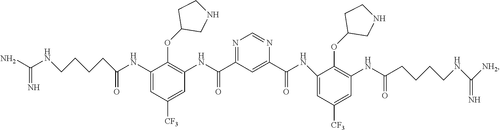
C1(NC(=O)CCCCNC(N)=N)=CC([CF3])=CC(NC(C2=NC=NC(C(NC3=CC([CF3])=CC(NC(CCCCNC([NH2])=N)=O)=C3OC3CNCC3)=O)=C2)=O)=C1OC1CNCC1
